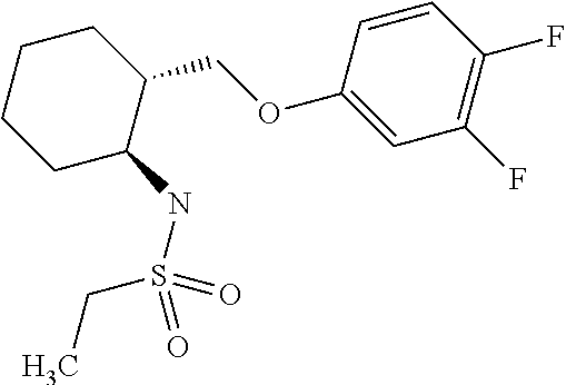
C1C(NS(=O)(CC)=O)C(COC2=CC(F)=C(F)C=C2)CCC1
